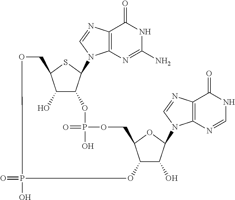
C12=C(N=CN1C1C3C(O)C(S1)COP(O)(=O)OC1C(O)C(N4C5=C(C(=O)NC=N5)N=C4)OC1COP(=O)(O)O3)C(=O)NC(N)=N2
